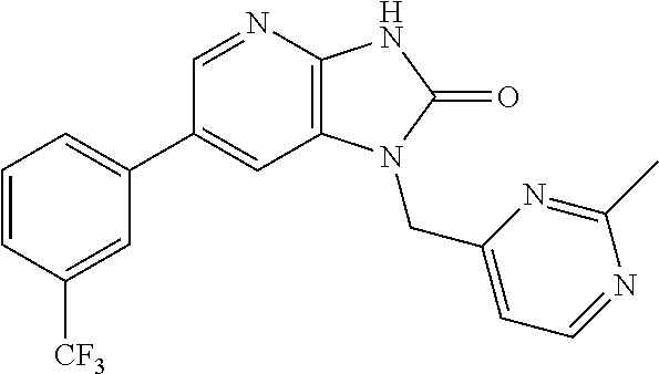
C1(C2=CC=CC([CF3])=C2)=CC2=C(N=C1)NC(=O)N2CC1=CC=NC(C)=N1
